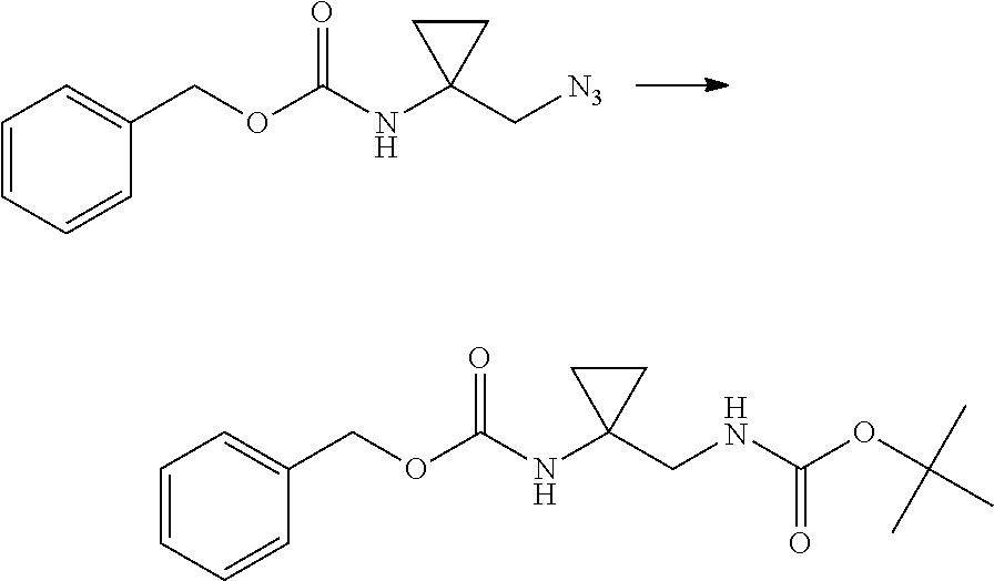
C1CC1(NC(OCC1=CC=CC=C1)=O)C[N3].C1CC1(NC(OCC1=CC=CC=C1)=O)CNC(OC(C)(C)C)=O
